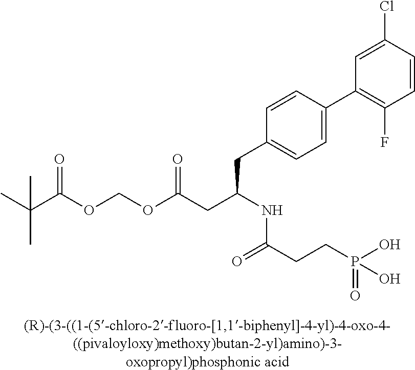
C(C(OCOC(CC(NC(CCP(O)(=O)O)=O)CC1=CC=C(C2=C(F)C=CC(Cl)=C2)C=C1)=O)=O)(C)(C)C
